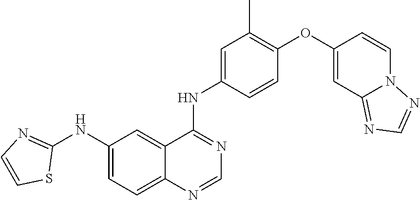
C1(NC2=NC=CS2)=CC=C2C(=C1)C(NC1=CC(C)=C(OC3=CC4=NC=NN4C=C3)C=C1)=NC=N2
